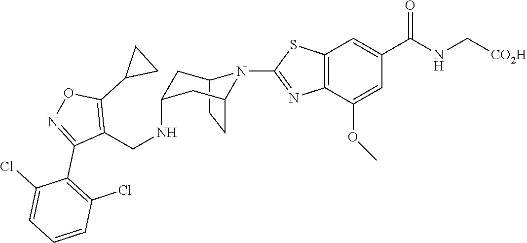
C12CCC(CC(NCC3=C(C4CC4)ON=C3C3=C(Cl)C=CC=C3Cl)C1)N2C1=NC2=C(C=C(C(NC[CO2H])=O)C=C2OC)S1
